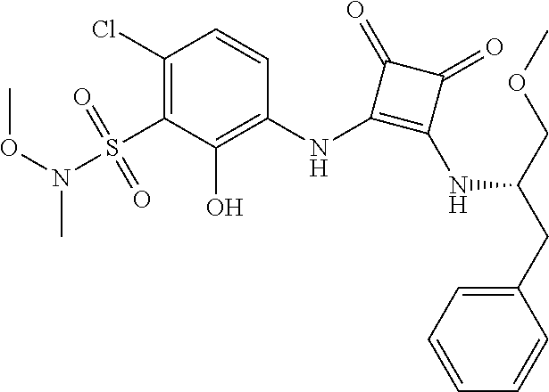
C1(Cl)=C(S(N(OC)C)(=O)=O)C(O)=C(NC2=C(NC(CC3=CC=CC=C3)COC)C(=O)C2=O)C=C1
